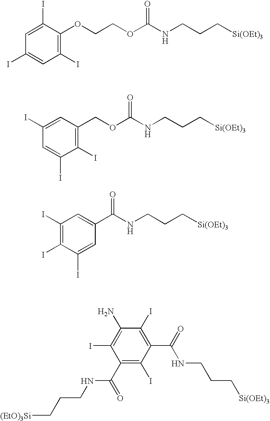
C1(I)=CC(I)=CC(I)=C1OCCOC(NCCC[Si(OEt)3])=O.C1=C(I)C=C(I)C(I)=C1COC(NCCC[Si(OEt)3])=O.C1(I)=C(I)C(I)=CC(C(NCCC[Si(OEt)3])=O)=C1.C1(C(NCCC[(EtO)3Si])=O)=C(I)C(C(=O)NCCC[Si(OEt)3])=C(I)C(N)=C1I
